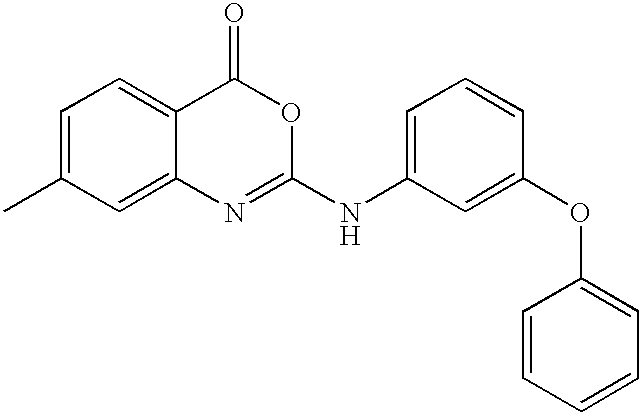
C1=C(C)C=C2C(=C1)C(=O)OC(NC1=CC=CC(OC3=CC=CC=C3)=C1)=N2
